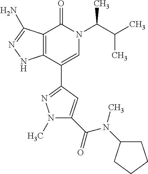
C12=C(C(C3=NN(C)C(C(=O)N(C4CCCC4)C)=C3)=CN(C(C(C)C)C)C1=O)NN=C2N
